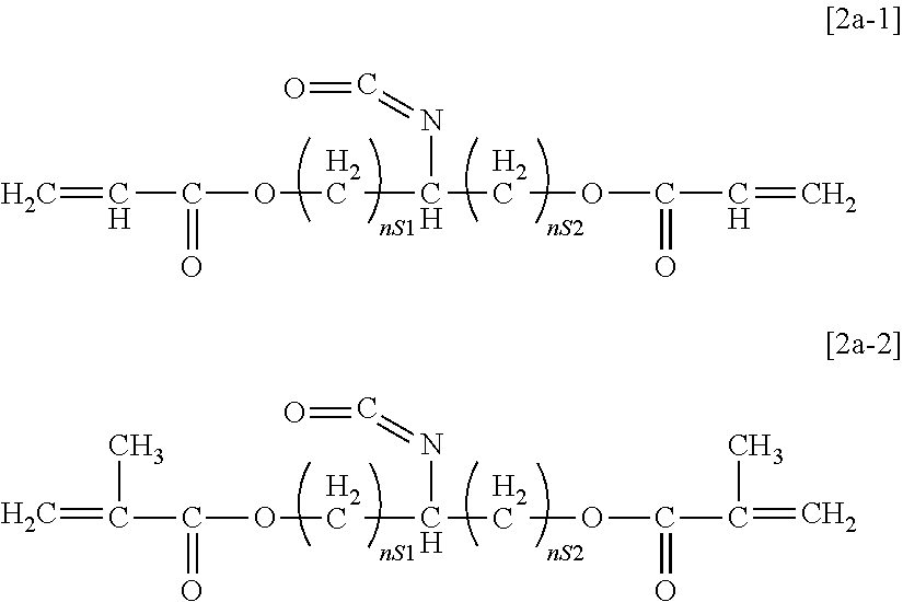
C=CC(OCC(N=C=O)COC(C=C)=O)=O.C=C(C(OCC(N=C=O)COC(C(=C)C)=O)=O)C
